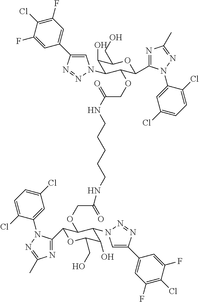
C1=C(F)C(Cl)=C(F)C=C1C1=CN(C2C(O)C(CO)OC(C3=NC(C)=NN3C3=CC(Cl)=CC=C3Cl)C2OCC(NCCCCCNC(=O)COC2C(C3=NC(C)=NN3C3=CC(Cl)=CC=C3Cl)OC(CO)C(O)C2N2C=C(C3=CC(F)=C(Cl)C(F)=C3)N=N2)=O)N=N1
